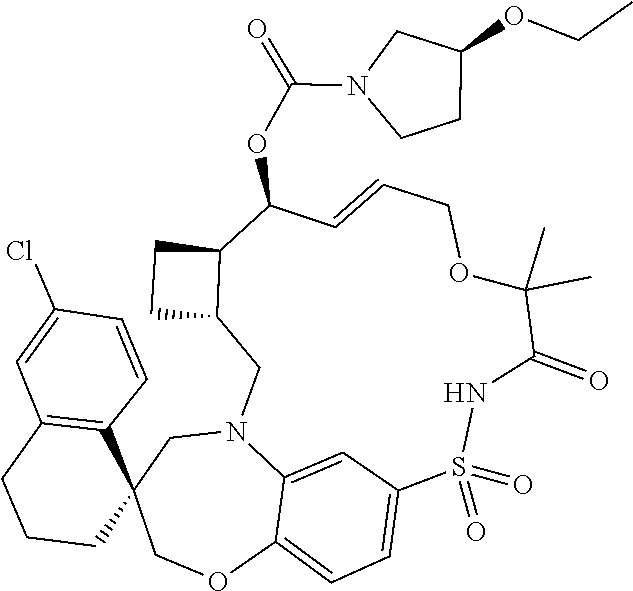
S1(=O)(=O)NC(=O)C(C)(C)OCC=CC(OC(=O)N2CCC(OCC)C2)C2C(CN3C4=CC1=CC=C4OCC1(C4=C(C=C(Cl)C=C4)CCC1)C3)CC2
